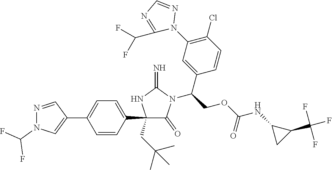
C1(C2=CC=C(C3=CN(C(F)F)N=C3)C=C2)(CC(C)(C)C)C(=O)N(C(COC(NC2CC2C(F)(F)F)=O)C2=CC(N3N=CN=C3C(F)F)=C(Cl)C=C2)C(=N)N1
